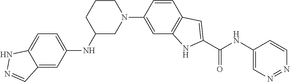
C1CN(C2=CC3=C(C=C2)C=C(C(NC2=CN=NC=C2)=O)N3)CC(NC2=CC=C3C(=C2)C=NN3)C1
